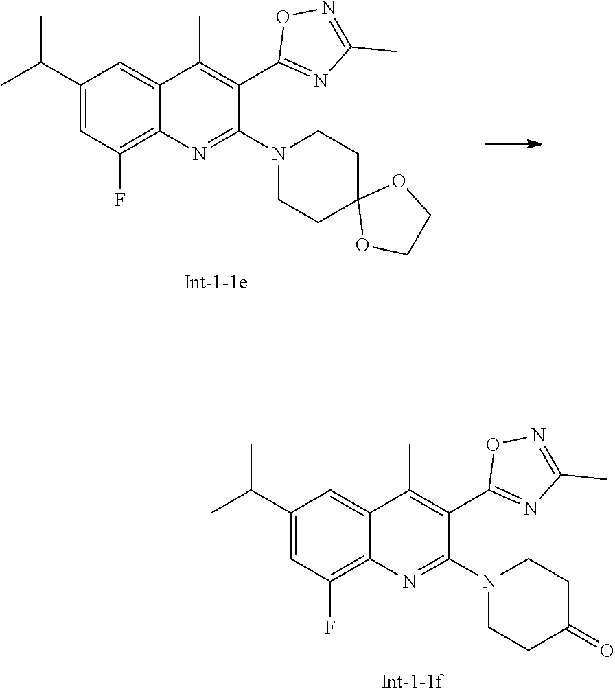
N1(C2=NC3=C(F)C=C(C(C)C)C=C3C(C)=C2C2=NC(C)=NO2)CCC2(CC1)OCCO2.N1(C2=NC3=C(F)C=C(C(C)C)C=C3C(C)=C2C2=NC(C)=NO2)CCC(=O)CC1
